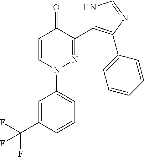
C1=CN(C2=CC=CC(C(F)(F)F)=C2)N=C(C2=C(C3=CC=CC=C3)N=CN2)C1=O
